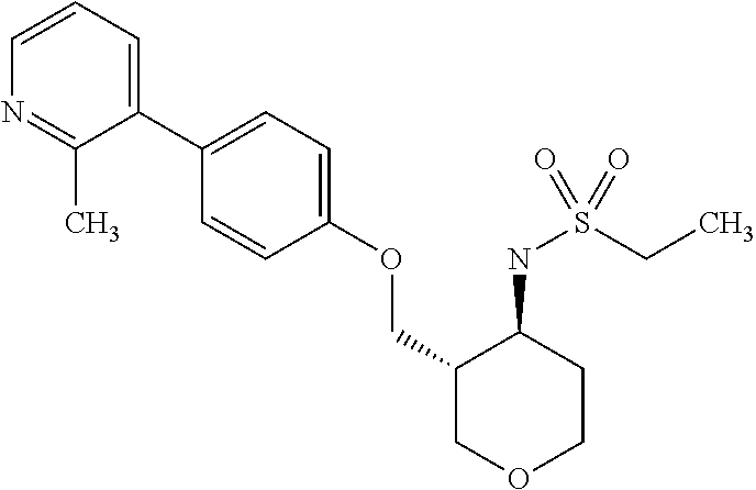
C1(C2=CC=C(OCC3COCCC3NS(CC)(=O)=O)C=C2)=CC=CN=C1C
